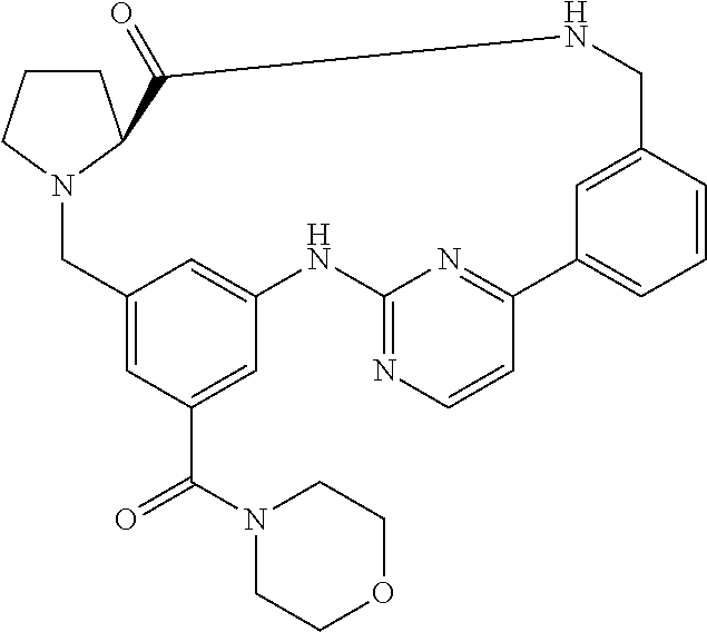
C12=CC(C(N3CCOCC3)=O)=CC(=C1)NC1=NC=CC(=N1)C1=CC=CC(=C1)CNC(=O)C1N(C2)CCC1
